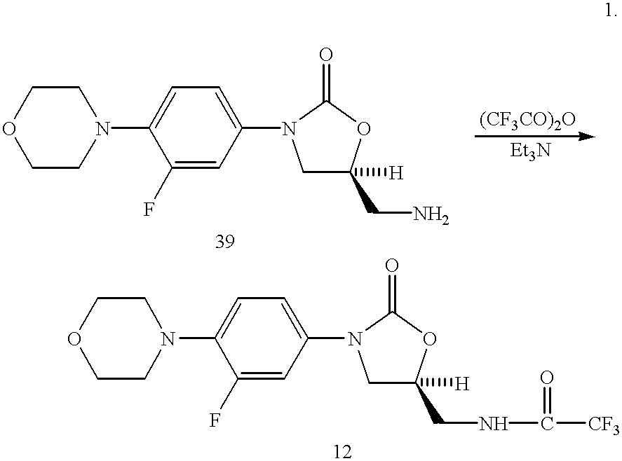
C1CN(C2=CC=C(N3CC([H])(CN)OC3=O)C=C2F)CCO1.C1CN(C2=CC=C(N3CC([H])(CNC(=O)[CF3])OC3=O)C=C2F)CCO1
